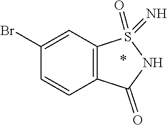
C12=C(C=C(Br)C=C1)S(=N)(=O)NC2=O
